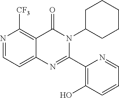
N1=CC=C2C(=C1[CF3])C(=O)N(C1CCCCC1)C(C1=C(O)C=CC=N1)=N2
